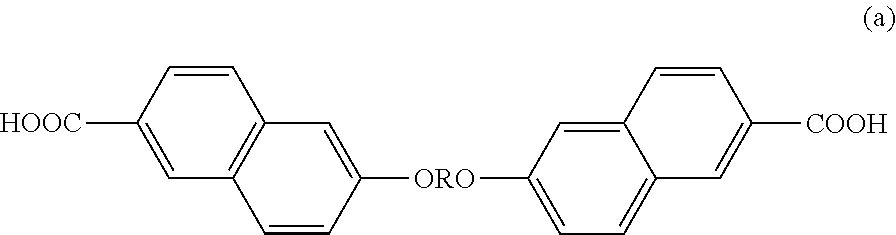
[HOOC]C1=CC2=C(C=C1)C=C([ORO]C1=CC=C3C(=C1)C=CC([COOH])=C3)C=C2
